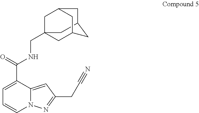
C1C2CC3CC1(CNC(C1=CC=CN4C1=CC(CC#N)=N4)=O)CC(C3)C2
